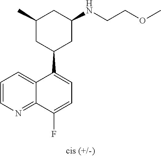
C1(C)CC(C2=CC=C(F)C3=NC=CC=C23)CC(NCCOC)C1
